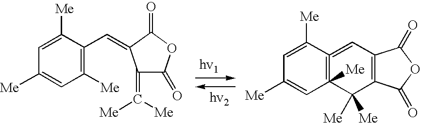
C1=C([Me])C(C=C2C(=C([Me])[Me])C(=O)OC2=O)=C([Me])C=C1[Me].C1=C([Me])C2=C([Me])(C=C1[Me])C([Me])([Me])C1=C(C=2)C(=O)OC1=O
